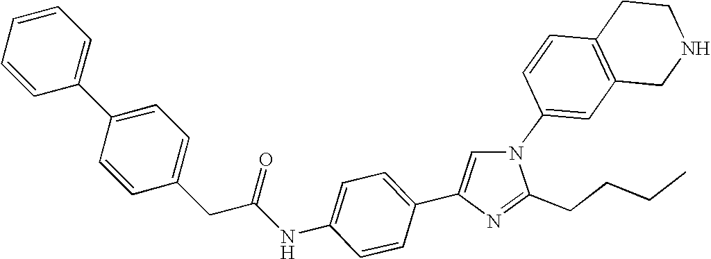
N1(C2=CC3=C(C=C2)CCNC3)C=C(C2=CC=C(NC(=O)CC3=CC=C(C4=CC=CC=C4)C=C3)C=C2)N=C1CCCC
